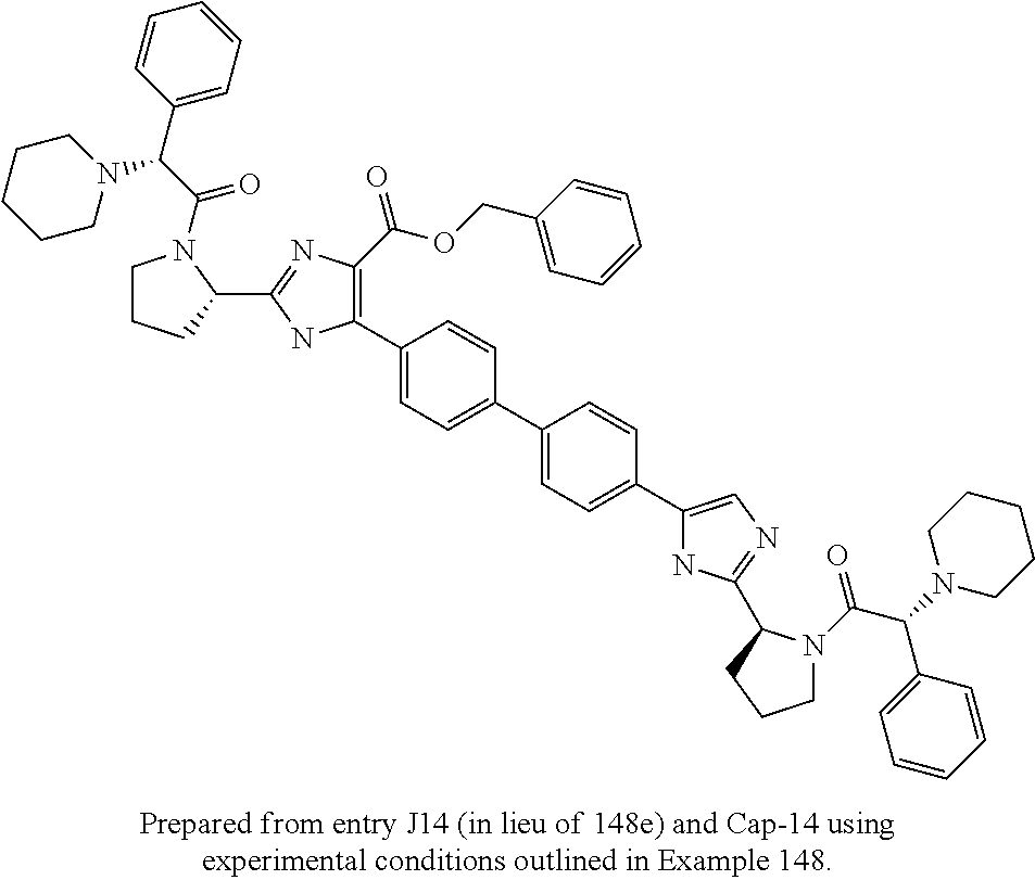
C1(C2=C(C(=O)OCC3=CC=CC=C3)N=C(C3N(C(C(C4=CC=CC=C4)N4CCCCC4)=O)CCC3)N2)=CC=C(C2=CC=C(C3=CN=C(C4N(C(C(C5=CC=CC=C5)N5CCCCC5)=O)CCC4)N3)C=C2)C=C1
